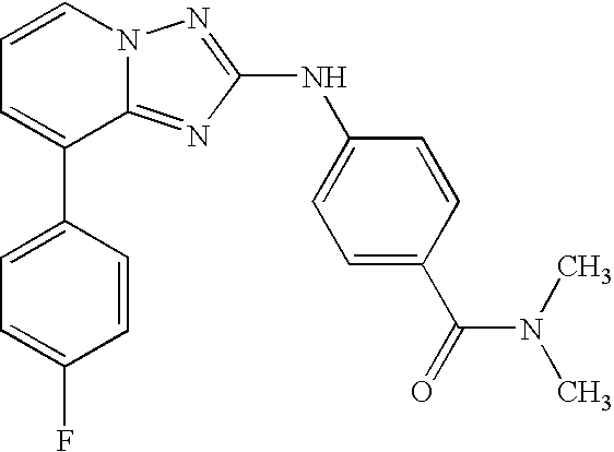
C1=C(C2=CC=CN3C2=NC(NC2=CC=C(C(=O)N(C)C)C=C2)=N3)C=CC(F)=C1
